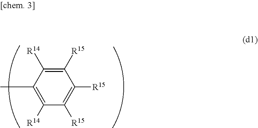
C1([R15])=C([R14])C(C)=C([R14])C([R15])=C1[R15]
